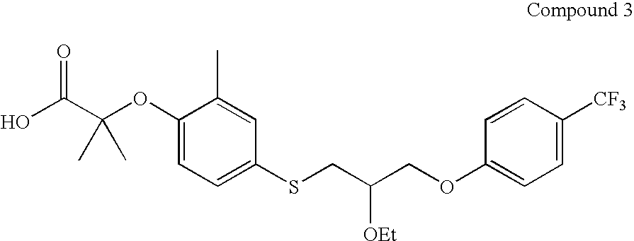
C(C(OC1=CC=C(SCC(COC2=CC=C([CF3])C=C2)[OEt])C=C1C)(C)C)(O)=O
